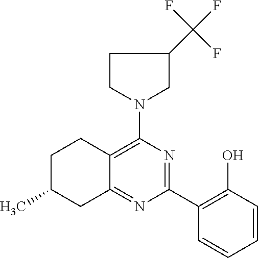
C1(C2=C(O)C=CC=C2)=NC(N2CC(C(F)(F)F)CC2)=C2C(=N1)CC(C)CC2
